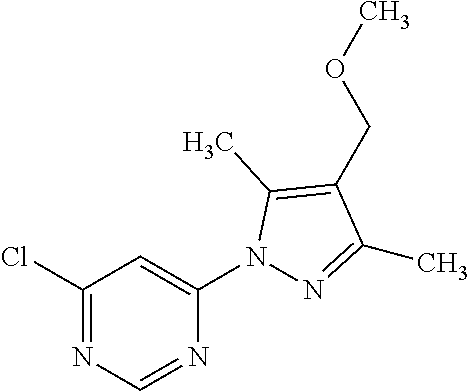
C1(Cl)=NC=NC(N2N=C(C)C(COC)=C2C)=C1
